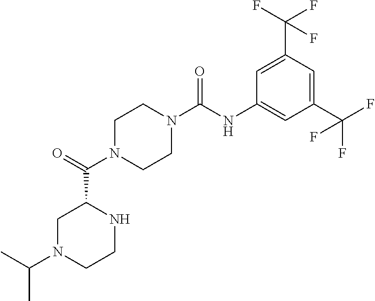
C1N(C(C2CN(C(C)C)CCN2)=O)CCN(C(NC2=CC(C(F)(F)F)=CC(C(F)(F)F)=C2)=O)C1
